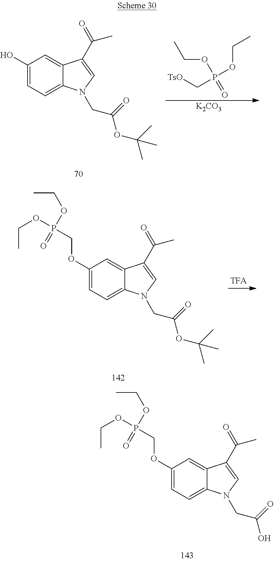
C1(O)=CC=C2C(=C1)C(C(C)=O)=CN2CC(OC(C)(C)C)=O.[TsO]CP(OCC)(OCC)=O.[K2CO3].C1(OCP(OCC)(=O)OCC)=CC=C2C(=C1)C(C(C)=O)=CN2CC(OC(C)(C)C)=O.C1(OCP(OCC)(=O)OCC)=CC=C2C(=C1)C(C(C)=O)=CN2CC(O)=O
